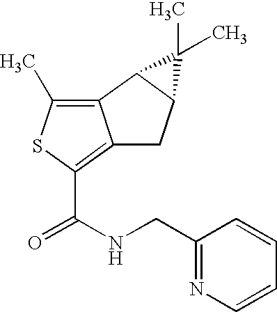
C12=C(C)SC(C(NCC3=NC=CC=C3)=O)=C1CC1C2C1(C)C
